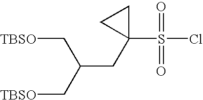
[TBSO]CC(C[TBSO])CC1(S(=O)(=O)Cl)CC1
